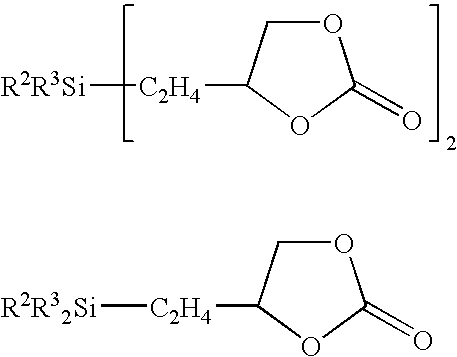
[R2R3Si][C2H4]C1COC(=O)O1.[R2R32Si][C2H4]C1COC(=O)O1
